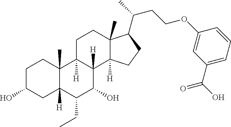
OC1CCC2(C)C([H])(C1)C(CC)C(O)C1([H])C2([H])CCC2(C)C1([H])CCC2C(C)CCOC1=CC(C(O)=O)=CC=C1
